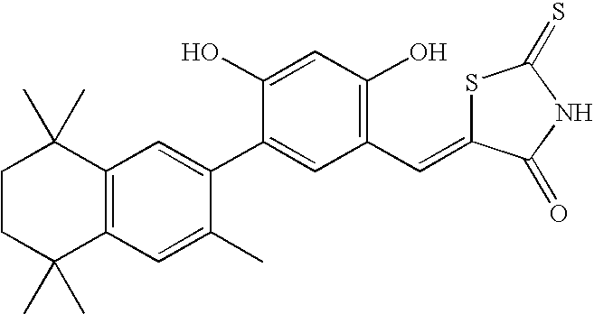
C1CC(C)(C)C2=C(C1(C)C)C=C(C1=CC(C=C3SC(=S)NC3=O)=C(O)C=C1O)C(C)=C2
